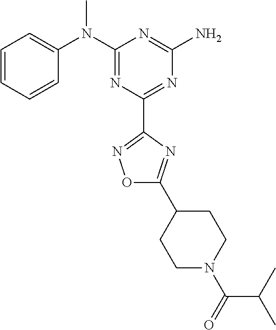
C1=CC=CC(N(C2=NC(C3=NOC(C4CCN(C(=O)C(C)C)CC4)=N3)=NC(N)=N2)C)=C1
